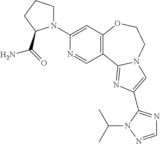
C1(N2CCCC2C(=O)N)=CC2=C(C=N1)C1=NC(C3=NC=NN3C(C)C)=CN1CCO2
